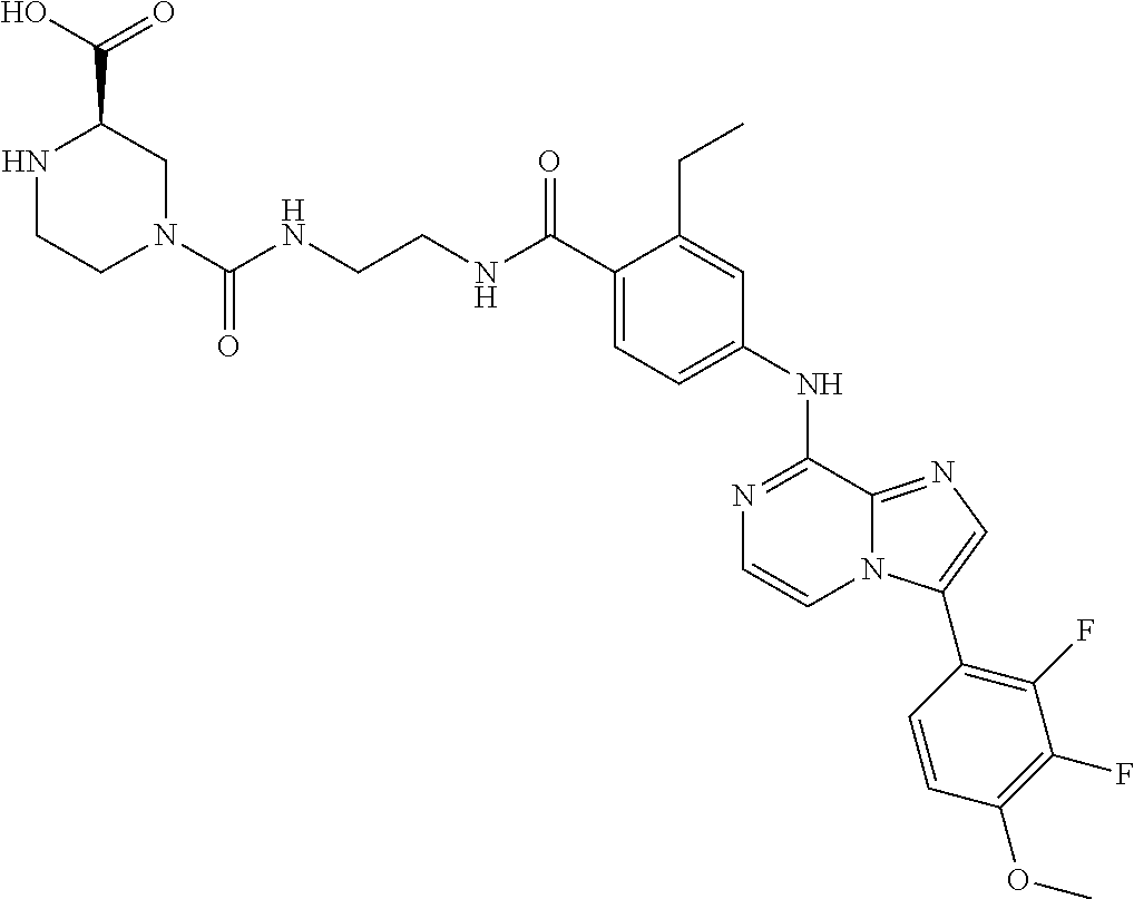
C1(C(NCCNC(N2CC(C(=O)O)NCC2)=O)=O)=CC=C(NC2=NC=CN3C2=NC=C3C2=C(F)C(F)=C(OC)C=C2)C=C1CC
